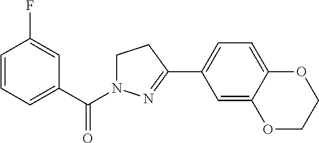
C1=CC=C(C(=O)N2CCC(C3=CC=C4C(=C3)OCCO4)=N2)C=C1F
